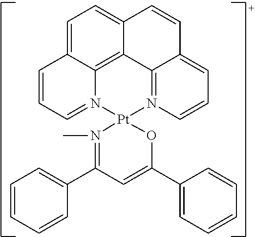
C1=C2C3=C4C(=C1)C=CC1=CC=CN(=C41)[Pt]1(N3=CC=C2)N(C)=C(C2=CC=CC=C2)C=C(C2=CC=CC=C2)O1
